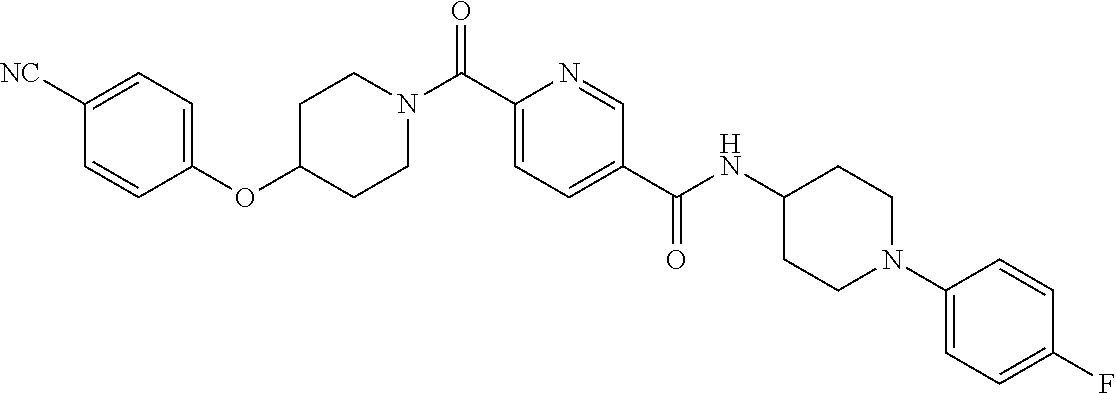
N(C(C1=CC=C(C(=O)N2CCC(OC3=CC=C([CN])C=C3)CC2)N=C1)=O)C1CCN(C2=CC=C(F)C=C2)CC1
